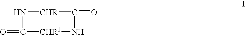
O=C1[CHR1]NC(=O)[CHR]N1
